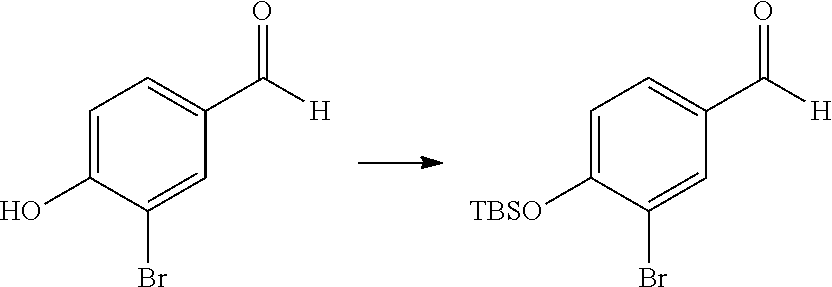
C1=C(O)C(Br)=CC(C([H])=O)=C1.C1=C([TBSO])C(Br)=CC(C([H])=O)=C1
